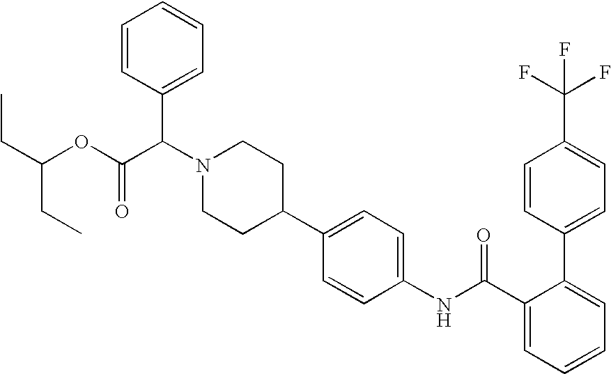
C1=C(C(F)(F)F)C=CC(C2=CC=CC=C2C(NC2=CC=C(C3CCN(C(C4=CC=CC=C4)C(OC(CC)CC)=O)CC3)C=C2)=O)=C1
